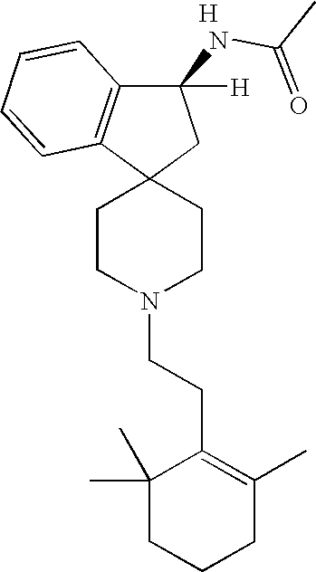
C(N1CCC2(CC1)CC(NC(C)=O)([H])C1=C2C=CC=C1)CC1=C(C)CCCC1(C)C.[H]
